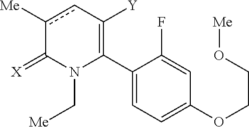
C1(C2=C([Y])cc([Me])C(=[X])N2C[Me])=CC=C(OCCO[Me])C=C1F
